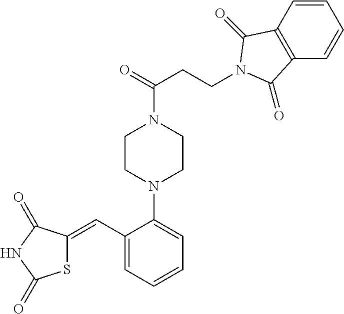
S1C(=CC2=CC=CC=C2N2CCN(C(=O)CCN3C(=O)C4=C(C=CC=C4)C3=O)CC2)C(=O)NC1=O
